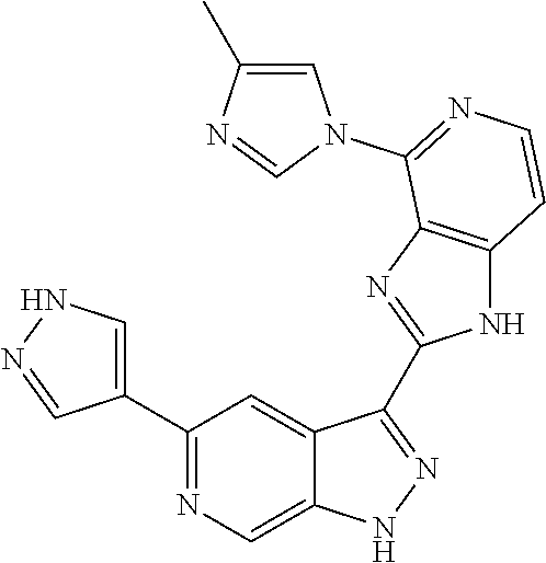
C1(C2=NC=C3C(=C2)C(C2=NC4=C(N2)C=CN=C4N2C=C(C)N=C2)=NN3)=CNN=C1
